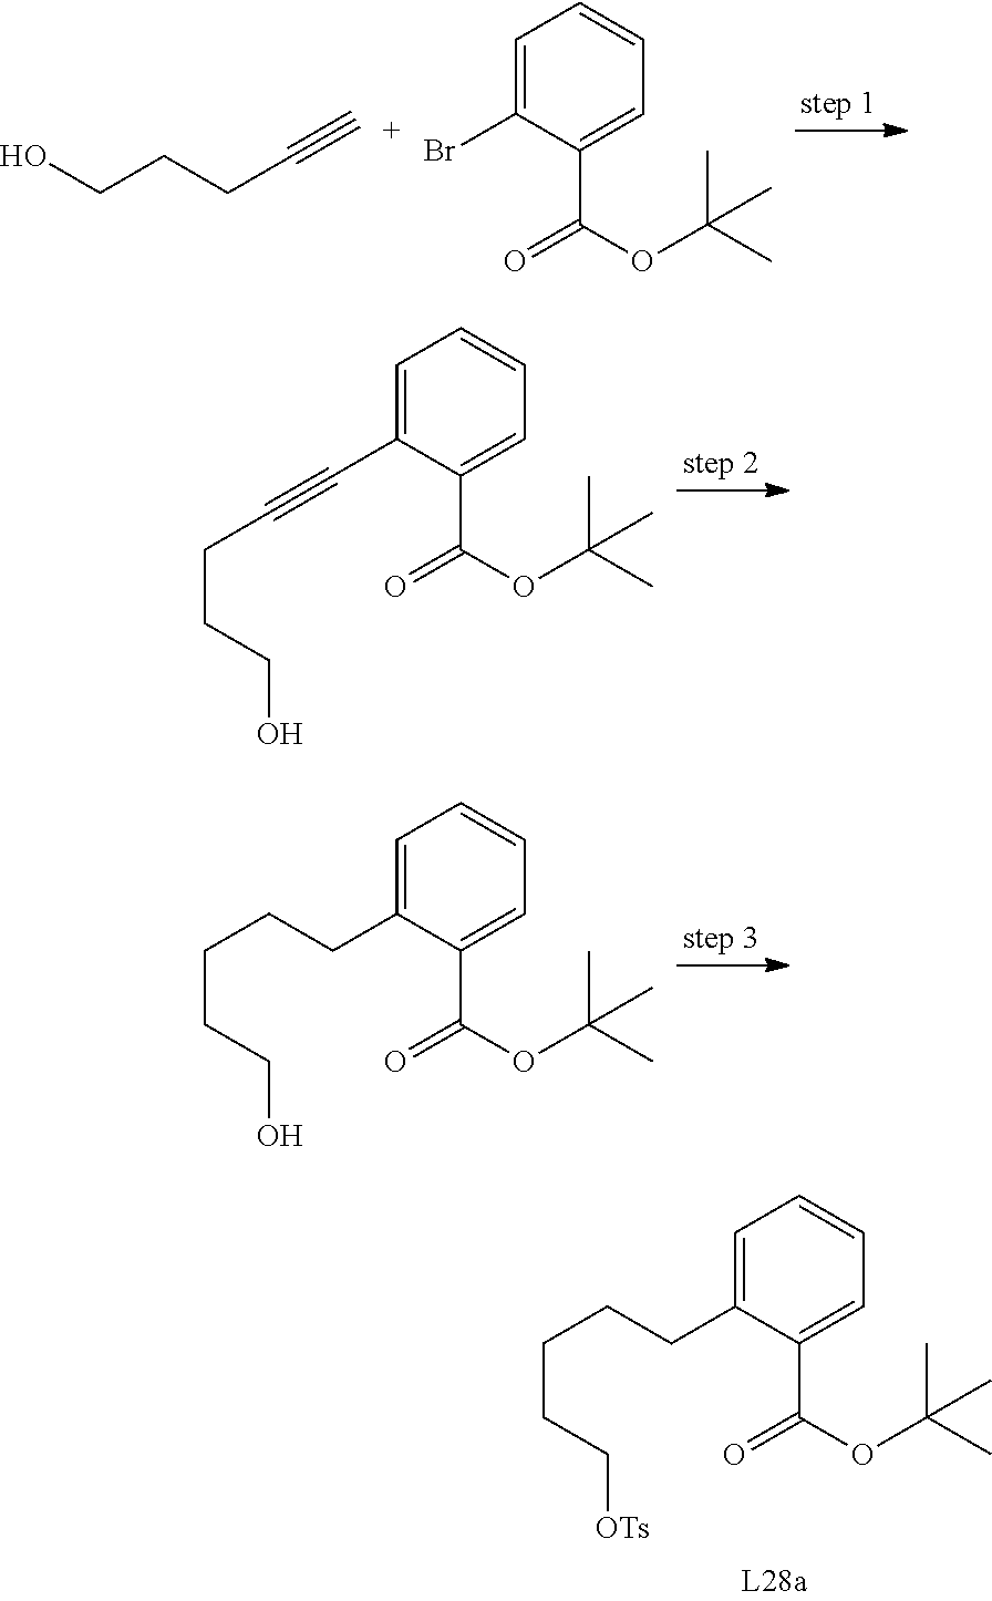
OCCCC#C.C1=C(Br)C(C(=O)OC(C)(C)C)=CC=C1.C1=C(C#CCCCO)C(C(=O)OC(C)(C)C)=CC=C1.C1=C(CCCCCO)C(C(=O)OC(C)(C)C)=CC=C1.C1=C(CCCCC[OTs])C(C(=O)OC(C)(C)C)=CC=C1
